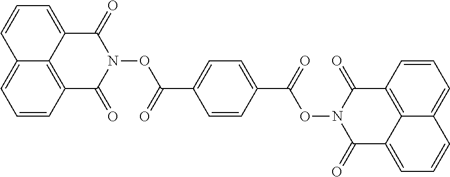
O(C(C1=CC=C(C(ON2C(=O)C3=C4C(=CC=CC4=CC=C3)C2=O)=O)C=C1)=O)N1C(=O)C2=C3C(=CC=CC3=CC=C2)C1=O
